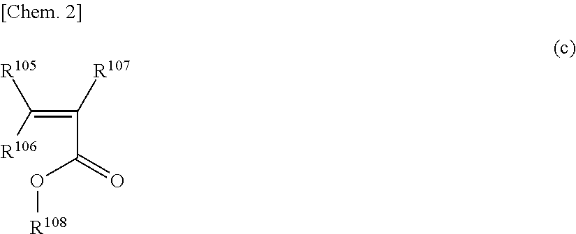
C(O[R108])(=O)C([R107])=C([R106])[R105]
